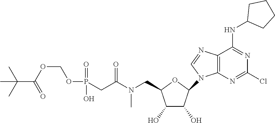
O1C(CN(C(CP(=O)(O)OCOC(=O)C(C)(C)C)=O)C)C(O)C(O)C1N1C=NC2=C1N=C(Cl)N=C2NC1CCCC1
